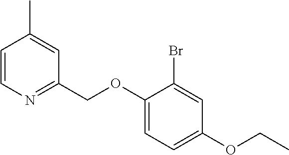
C1=CN=C(COC2=CC=C(OCC)C=C2Br)C=C1C
